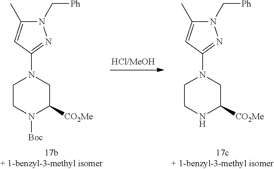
C1CN([Boc])C([CO2Me])CN1C1=NN(C[Ph])C(C)=C1.C1CNC([CO2Me])CN1C1=NN(C[Ph])C(C)=C1
